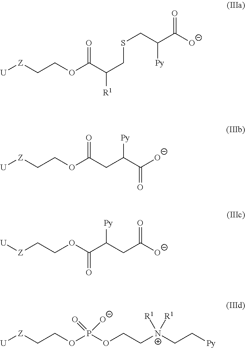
C(OP(OCC[N+](CC[Py])([R1])[R1])(=O)[O-])C[Z][U].[U][Z]CCOC(C(CC([O-])=O)[Py])=O.[U][Z]CCOC(CC(C([O-])=O)[Py])=O.C(C(C([O-])=O)[Py])SCC(C(OCC[Z][U])=O)[R1]
